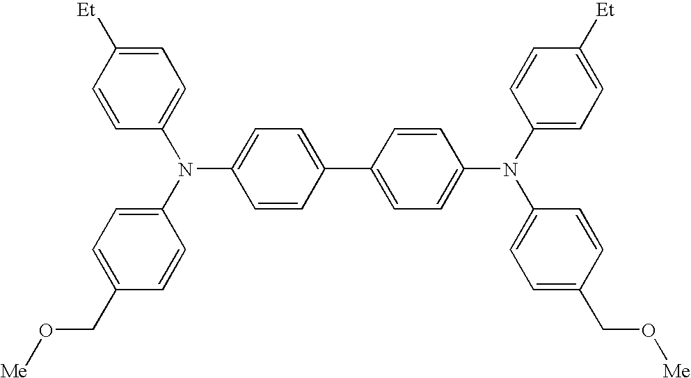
C1=CC(N(C2=CC=C(CO[Me])C=C2)C2=CC=C(C3=CC=C(N(C4=CC=C([Et])C=C4)C4=CC=C(CO[Me])C=C4)C=C3)C=C2)=CC=C1[Et]
